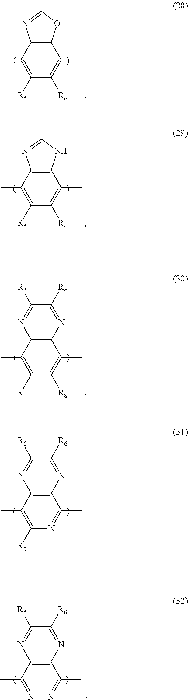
C1([R5])=C(C)C2=C(C(C)=C1[R6])OC=N2.C1([R5])=C(C)C2=C(C(C)=C1[R6])NC=N2.C12=C(C(C)=C([R7])C([R8])=C1C)N=C([R5])C([R6])=N2.C12=C(C(C)=C([R7])N=C1C)N=C([R5])C([R6])=N2.C12=C(C(C)=NN=C1C)N=C([R5])C([R6])=N2
